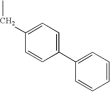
CCC1=CC=C(C2=CC=CC=C2)C=C1
